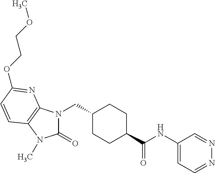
O(CCOC)C1=NC2=C(N(C)C(=O)N2CC2CCC(C(NC3=CC=NN=C3)=O)CC2)C=C1
